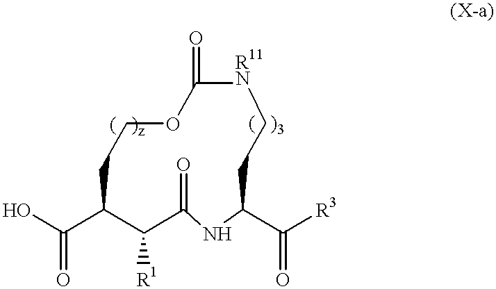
OC(=O)C1CCOC(=O)[R11N]CCC(C([R3])=O)NC(=O)C1[R1]
